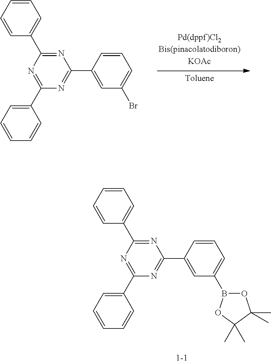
C1=CC=CC(C2=NC(C3=CC(Br)=CC=C3)=NC(C3=CC=CC=C3)=N2)=C1.C1=CC=CC(C2=NC(C3=CC(B4OC(C)(C)C(C)(C)O4)=CC=C3)=NC(C3=CC=CC=C3)=N2)=C1
